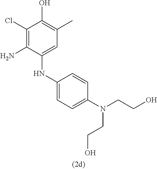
C1(Cl)=C(N)C(NC2=CC=C(N(CCO)CCO)C=C2)=CC(C)=C1O
